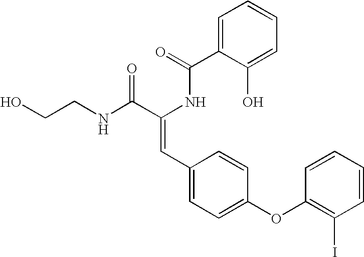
C1=C(C(=O)NC(C(NCCO)=O)=CC2=CC=C(OC3=C(I)C=CC=C3)C=C2)C(O)=CC=C1
